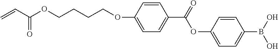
C(=O)(C=C)OCCCCOC1=CC=C(C(=O)OC2=CC=C(B(O)O)C=C2)C=C1
